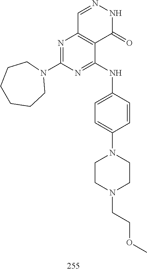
C1=NNC(=O)C2=C1N=C(N1CCCCCC1)N=C2NC1=CC=C(N2CCN(CCOC)CC2)C=C1
